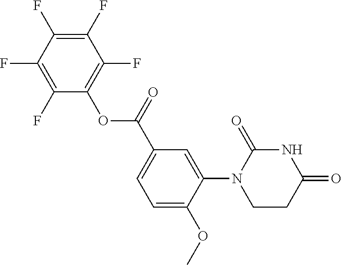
C1=C(OC)C(N2CCC(=O)NC2=O)=CC(C(=O)OC2=C(F)C(F)=C(F)C(F)=C2F)=C1
